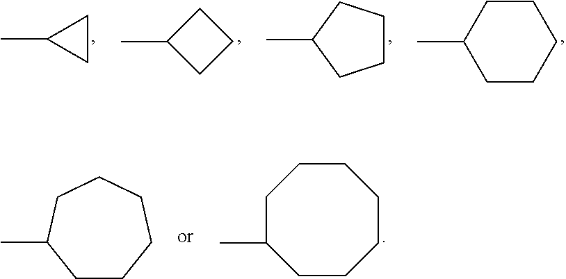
C1CC1C.C1(C)CCC1.C1CCC(C)C1.C1CCCCC1C.C1CCCCCCC1C.C1CCCCCC1C
